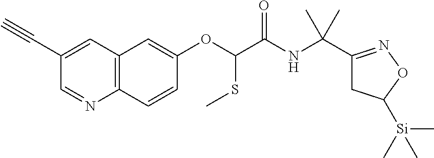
C1(C#C)=CC2=C(N=C1)C=CC(OC(SC)C(=O)NC(C1=NOC([Si](C)(C)C)C1)(C)C)=C2
